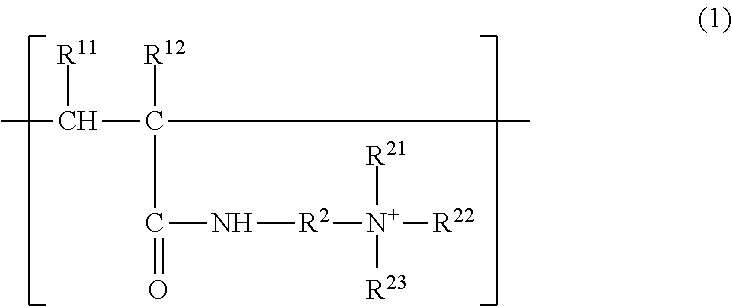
CC([R11])C(C)([R12])C(=O)N[R2][N+]([R22])([R21])[R23]
